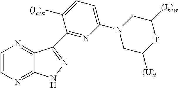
C1=CN=C2C(=N1)C(C1=NC(N3CC([(U)t])[T]C([(Jb)w])C3)=CC=C1[(Jc)n])=NN2
